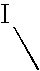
IC
